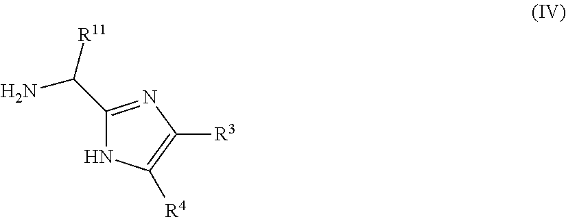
C1(C([R11])N)=NC([R3])=C([R4])N1
